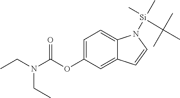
C1=C(OC(N(CC)CC)=O)C=C2C(=C1)N([Si](C)(C)C(C)(C)C)C=C2
